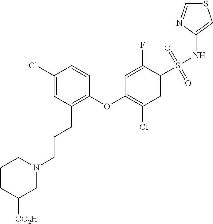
C1(Cl)=CC(CCCN2CCCC([CO2H])C2)=C(OC2=C(Cl)C=C(S(NC3=CSC=N3)(=O)=O)C(F)=C2)C=C1
